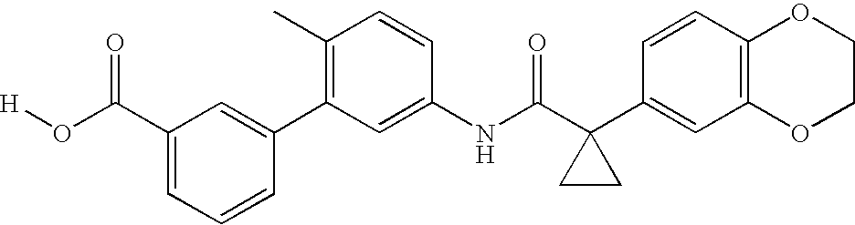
C1(C2=C(C)C=CC(NC(C3(C4=CC5=C(C=C4)OCCO5)CC3)=O)=C2)=CC(C(O[H])=O)=CC=C1
